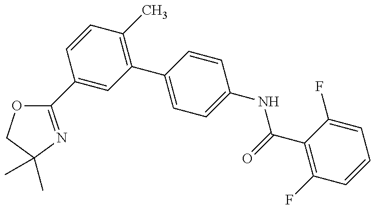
C1(C2=CC(C3=CC=C(NC(=O)C4=C(F)C=CC=C4F)C=C3)=C(C)C=C2)=NC(C)(C)CO1
